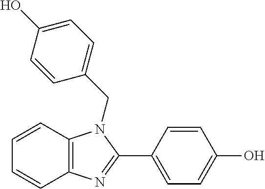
C1=CC2=C(C=C1)N=C(C1=CC=C(O)C=C1)N2CC1=CC=C(O)C=C1
